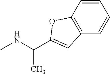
N(C)C(C)C1=CC2=C(C=CC=C2)O1
